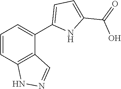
C1=CC2=C(C(C3=CC=C(C(=O)O)N3)=C1)C=NN2
